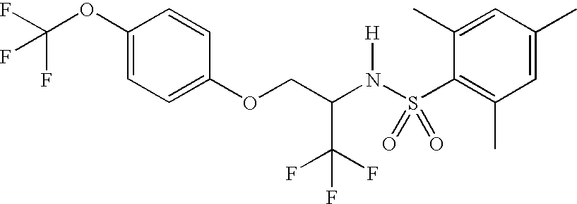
C1(OC(F)(F)F)=CC=C(OCC(N(S(C2=C(C)C=C(C)C=C2C)(=O)=O)[H])C(F)(F)F)C=C1
